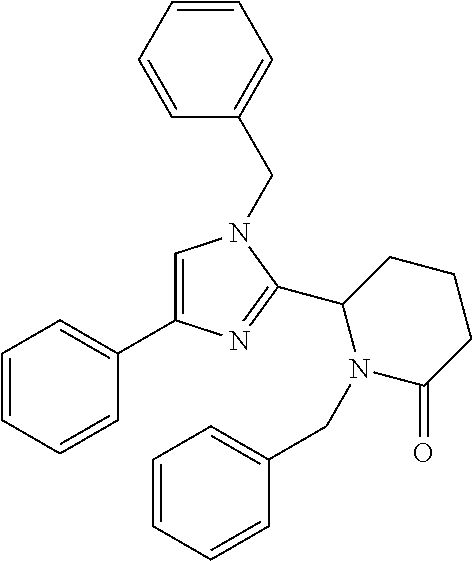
C1=C(C2=CC=CC=C2)N=C(C2N(CC3=CC=CC=C3)C(=O)CCC2)N1CC1=CC=CC=C1
